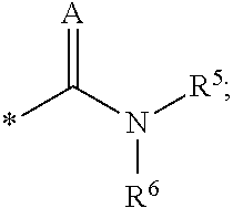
*C(N([R5])[R6])=[A]
